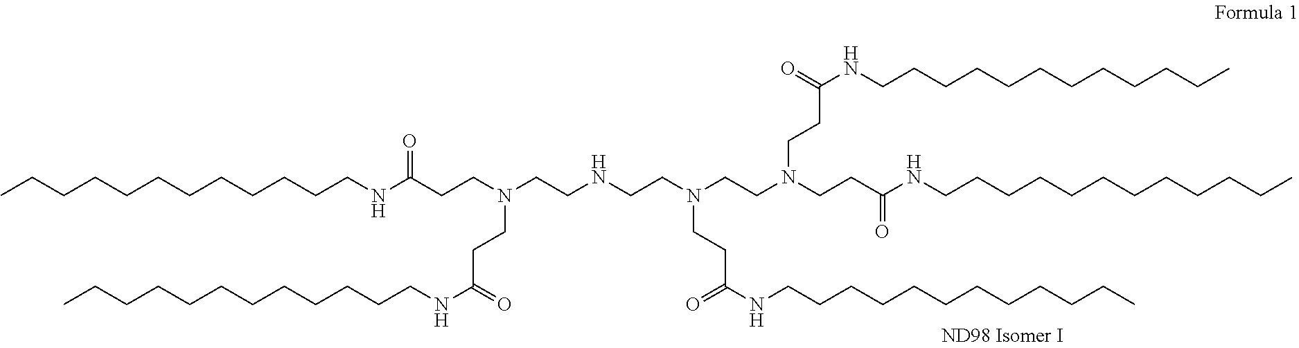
C(CC)CCCCCCCCCNC(=O)CCN(CCN(CCC(NCCCCCCCCCCCC)=O)CCC(NCCCCCCCCCCCC)=O)CCNCCN(CCC(NCCCCCCCCCCCC)=O)CCC(=O)NCCCCCCCCCCCC
